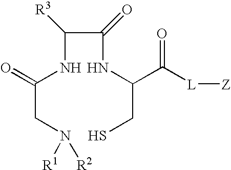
C(NC(CN([R1])[R2])=O)(C(NC(CS)C([L][Z])=O)=O)[R3]
